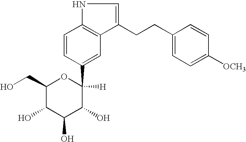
C1(CO)C(O)C(O)C(O)C(C2=CC3=C(C=C2)NC=C3CCC2=CC=C([OCH3])C=C2)([H])O1
